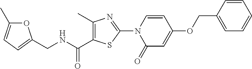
C1(=O)C=C(OCC2=CC=CC=C2)C=CN1C1=NC(C)=C(C(NCC2=CC=C(C)O2)=O)S1
